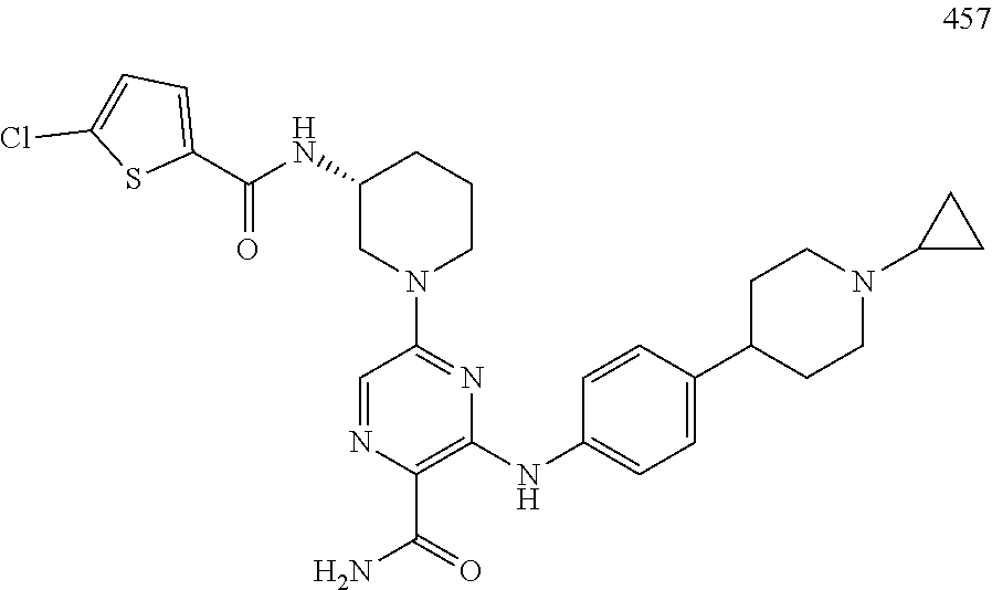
C1=NC(C(=O)N)=C(NC2=CC=C(C3CCN(C4CC4)CC3)C=C2)N=C1N1CCCC(NC(C2=CC=C(Cl)S2)=O)C1
